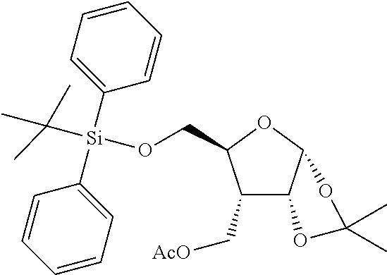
C1(C[AcO])C2C(OC1CO[Si](C(C)(C)C)(C1=CC=CC=C1)C1=CC=CC=C1)OC(C)(C)O2
